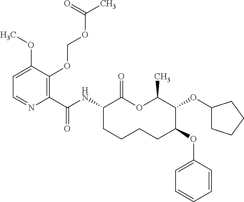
C1(C(NC2C(=O)OC(C)C(OC3CCCC3)C(OC3=CC=CC=C3)CCCC2)=O)=C(OCOC(C)=O)C(OC)=CC=N1
